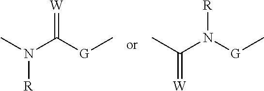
CN([R])C(=[W])[G]C.CC(=[W])N([R])[G]C
